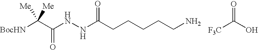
[BocHN]C(C(NNC(CCCCCN)=O)=O)([Me])[Me].[F3C]C(O)=O
